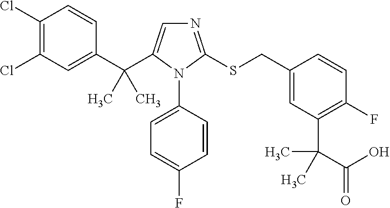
C1(Cl)=C(Cl)C=C(C(C2=CN=C(SCC3=CC(C(C(=O)O)(C)C)=C(F)C=C3)N2C2=CC=C(F)C=C2)(C)C)C=C1
